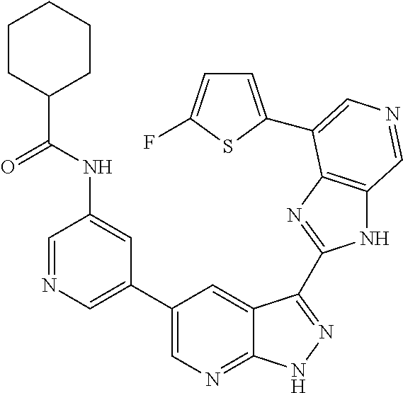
C1(C2=CN=CC(NC(C3CCCCC3)=O)=C2)=CN=C2C(=C1)C(C1=NC3=C(N1)C=NC=C3C1=CC=C(F)S1)=NN2
